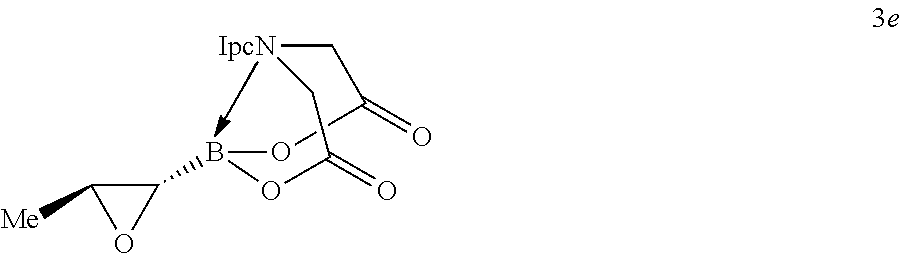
O1B(C2C([Me])O2)OC(=O)C[IpcN]CC1=O
